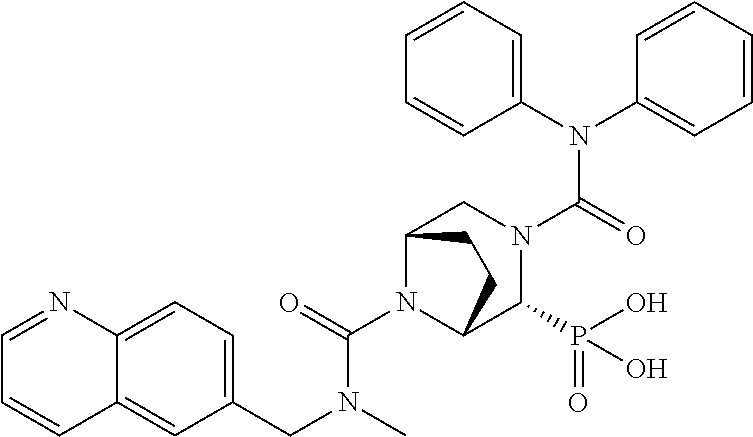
C(C1=CC=C2C(=C1)C=CC=N2)N(C(N1C2C(P(O)(=O)O)N(C(N(C3=CC=CC=C3)C3=CC=CC=C3)=O)CC1CC2)=O)C
